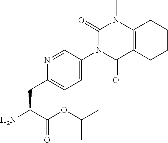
N1=CC(N2C(=O)C3=C(N(C)C2=O)CCCC3)=CC=C1CC(N)C(OC(C)C)=O
